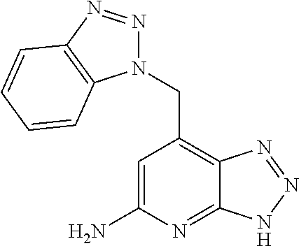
C1=C(N)N=C2C(=C1CN1N=NC3=C1C=CC=C3)N=NN2
